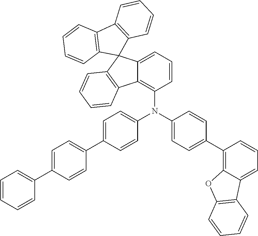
C12=C(N(C3=CC=C(C4=C5C(=CC=C4)C4=C(O5)C=CC=C4)C=C3)C3=CC=C(C4=CC=C(C5=CC=CC=C5)C=C4)C=C3)C=CC=C1C1(C3=C2C=CC=C3)C2=C(C3=C1C=CC=C3)C=CC=C2
